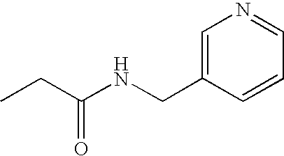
CCC(NCC1=CN=CC=C1)=O
